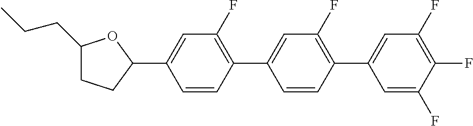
C1(CCC)CCC(C2=CC(F)=C(C3=CC(F)=C(C4=CC(F)=C(F)C(F)=C4)C=C3)C=C2)O1
